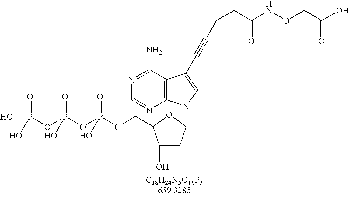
C12=C(C(N)=NC=N1)C(C#CCCC(NOCC(O)=O)=O)=CN2C1CC(O)C(COP(OP(OP(O)(=O)O)(=O)O)(=O)O)O1
